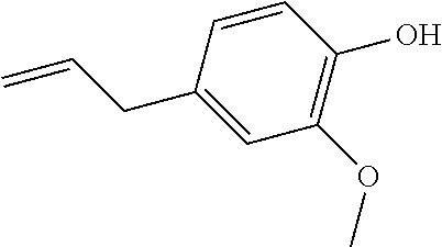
C1(OC)=C(O)C=CC(CC=C)=C1
